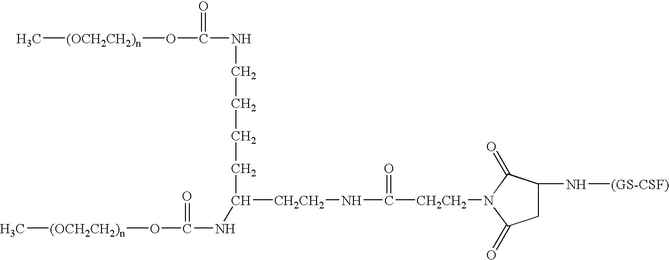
C([CH2CH2]NC([CH2CH2]N1C(=O)C(N[(GS-CSF)])CC1=O)=O)(CCCCNC(=O)O[(OCH2CH2)n]C)NC(=O)O[(OCH2CH2)n]C
